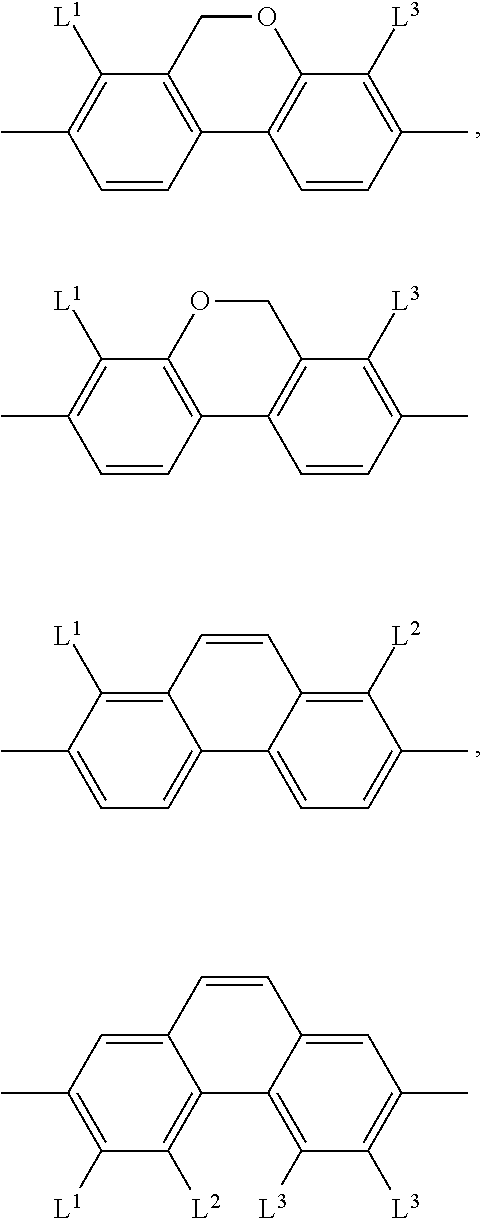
C1=CC2=C(C([L1])=C1C)COC1=C2C=CC(C)=C1[L3].C1=C(C)C([L1])=C2C(=C1)C1=CC=C(C)C([L2])=C1C=C2.C1=CC2=C(C([L1])=C1C)OCC1=C2C=CC(C)=C1[L3].C1([L1])=C(C)C=C2C(=C1[L2])C1=C([L3])C([L3])=C(C)C=C1C=C2
